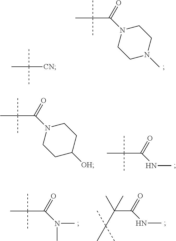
CC(C)(C)[CN].CC(C)(C)C(N1CCN(C)CC1)=O.CC(C)(C)C(N1CCC([OH])CC1)=O.CC(C)(C)C(NC)=O.CC(C)(C)C(N(C)C)=O.C(C(NC)=O)(C)(C)C(C)(C)C
